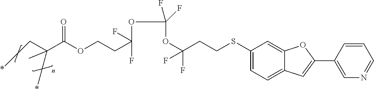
C1(SCCC(OC(OC(CCOC(C(C*)(*)C)=O)(F)F)(F)F)(F)F)=CC=C2C(=C1)OC(C1=CN=CC=C1)=C2
